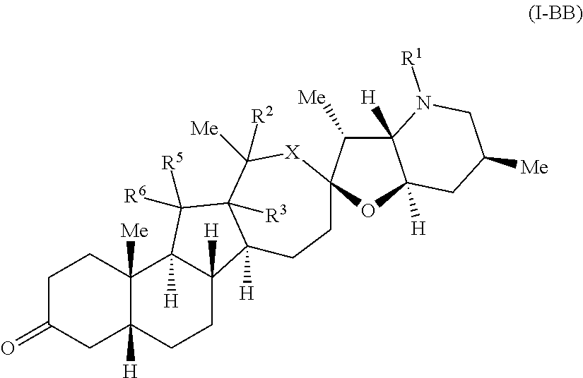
C1C(=O)CC2([H])C([Me])(C1)C1([H])C([H])(CC2)C2([H])C([R3])(C1([R6])[R5])C([Me])([R2])[X]C1(C([Me])C3([H])C([H])(O1)CC([Me])CN3[R1])CC2
